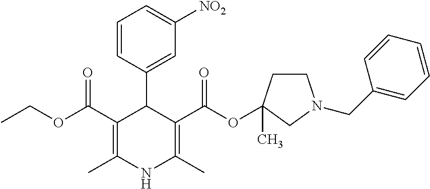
CCOC(C1=C(C)NC(C)=C(C(OC2(C)CCN(CC3=CC=CC=C3)C2)=O)C1C1=CC([NO2])=CC=C1)=O
